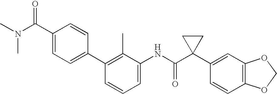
C1(C2=CC=C(C(N(C)C)=O)C=C2)=C(C)C(NC(C2(C3=CC4=C(C=C3)OCO4)CC2)=O)=CC=C1
